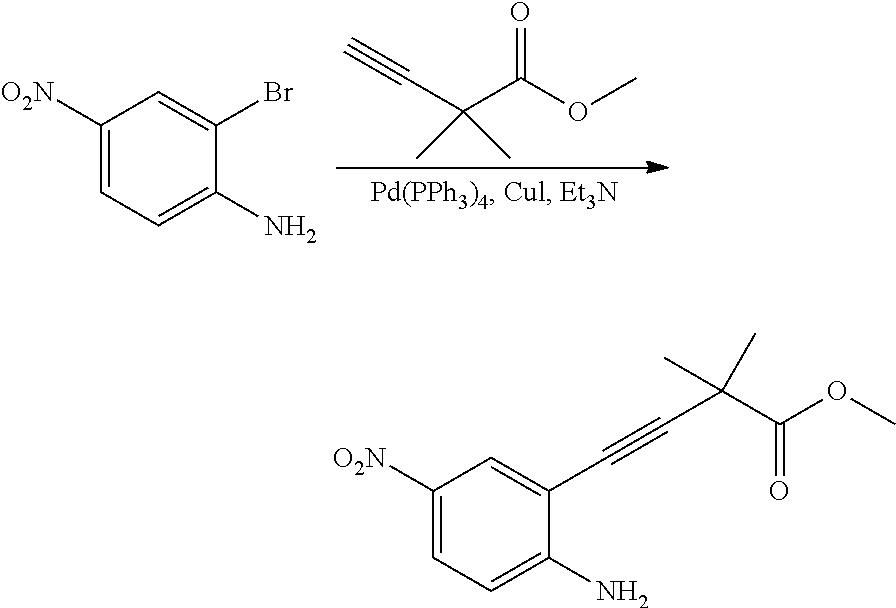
C(C(C(OC)=O)(C)C)#C.C1([O2N])=CC=C(N)C(Br)=C1.C1([O2N])=CC=C(N)C(C#CC(C(OC)=O)(C)C)=C1
